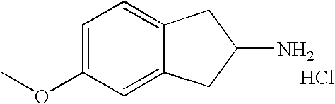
C1=C(OC)C=C2C(=C1)CC(N)C2.Cl
